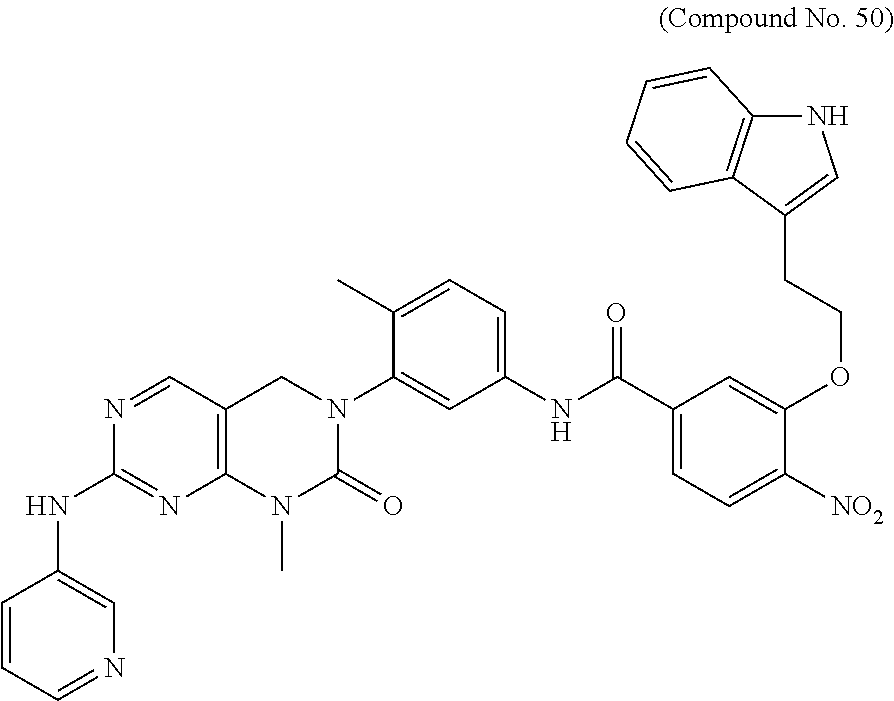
C1=CC=NC=C1NC1=NC2=C(C=N1)CN(C1=CC(NC(C3=CC=C([NO2])C(OCCC4=CNC5=C4C=CC=C5)=C3)=O)=CC=C1C)C(=O)N2C
